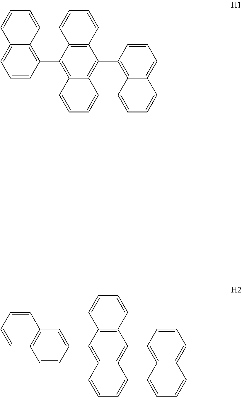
C12=C(C(C3=C4C(=CC=C3)C=CC=C4)=C3C(=C1C1=C4C(=CC=C1)C=CC=C4)C=CC=C3)C=CC=C2.C12=C(C(C3=CC4=C(C=C3)C=CC=C4)=C3C(=C1C1=C4C(=CC=C1)C=CC=C4)C=CC=C3)C=CC=C2
